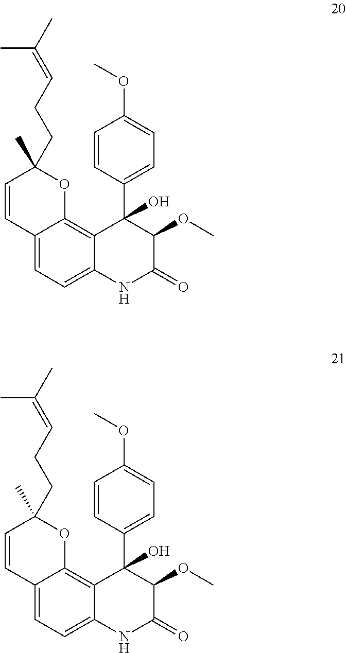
C12=CC=C3C(=C1OC(CCC=C(C)C)(C)C=C2)C(O)(C1=CC=C(OC)C=C1)C(OC)C(=O)N3.C12=CC=C3C(=C1OC(CCC=C(C)C)(C)C=C2)C(O)(C1=CC=C(OC)C=C1)C(OC)C(=O)N3
